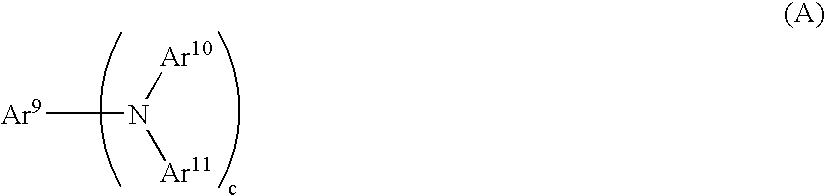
[Ar9]N([Ar10])[Ar11]
